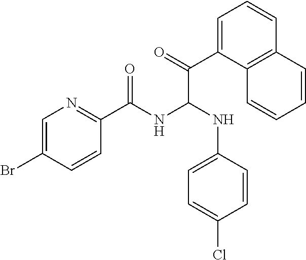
C1=C(Br)C=CC(C(NC(C(=O)C2=CC=CC3=C2C=CC=C3)NC2=CC=C(Cl)C=C2)=O)=N1
